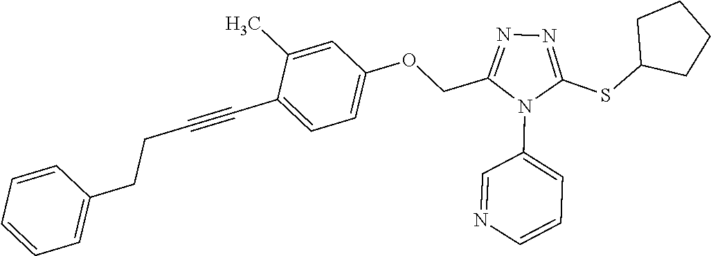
C1=C(C)C(C#CCCC2=CC=CC=C2)=CC=C1OCC1=NN=C(SC2CCCC2)N1C1=CC=CN=C1
